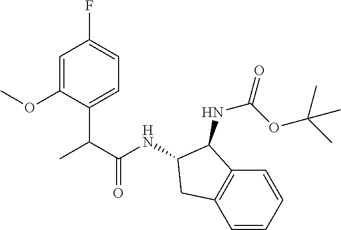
C1=C(OC)C(C(C(=O)NC2C(NC(=O)OC(C)(C)C)C3=C(C=CC=C3)C2)C)=CC=C1F
